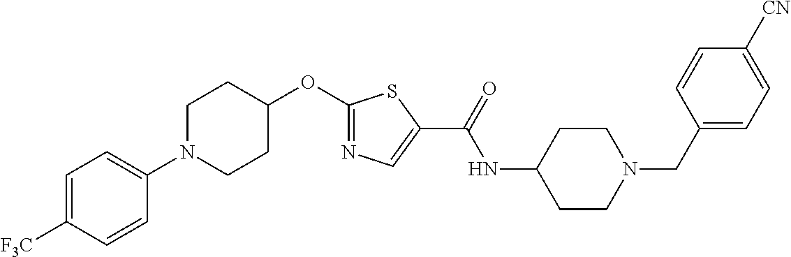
C1([F3C])=CC=C(N2CCC(OC3=NC=C(C(=O)NC4CCN(CC5=CC=C([CN])C=C5)CC4)S3)CC2)C=C1
